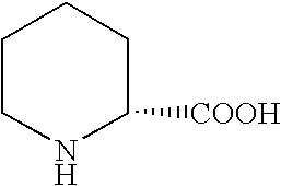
C1CNC([COOH])CC1
